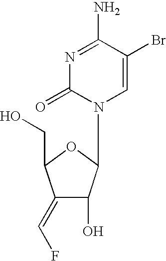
N1=C(N)C(Br)=CN(C2C(O)C(=CF)C(CO)O2)C1=O
